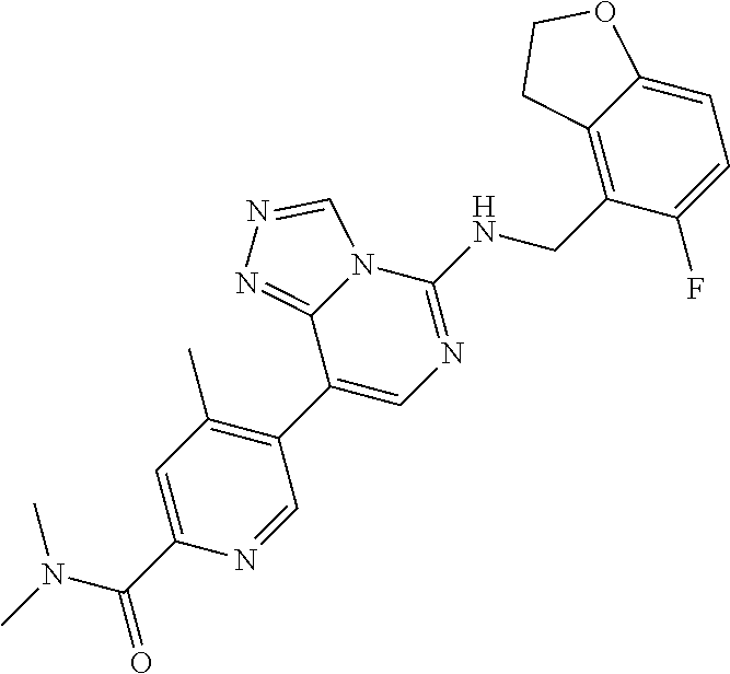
C1(C(N(C)C)=O)=CC(C)=C(C2=CN=C(NCC3=C4C(=CC=C3F)OCC4)N3C2=NN=C3)C=N1
